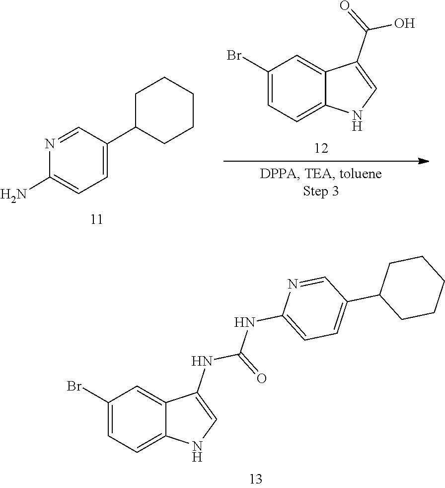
C1=C2C(=CC(Br)=C1)C(NC(NC1=CC=C(C3CCCCC3)C=N1)=O)=CN2.N1=CC(C2CCCCC2)=CC=C1N.C1(Br)=CC=C2C(=C1)C(C(=O)O)=CN2
